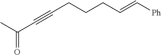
CC(C#CCCCC=C[Ph])=O
